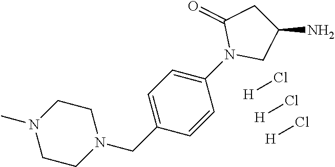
N1(C)CCN(CC2=CC=C(N3CC(N)CC3=O)C=C2)CC1.[H]Cl.[H]Cl.[H]Cl
